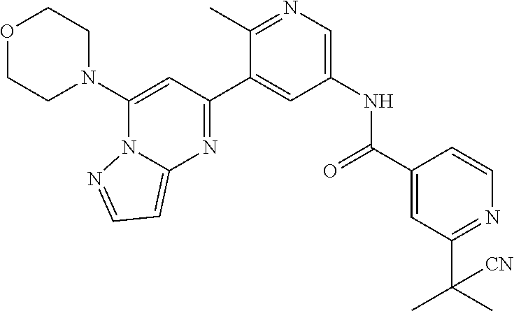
C1(N2CCOCC2)=CC(C2=CC(NC(C3=CC(C(C)(C)[CN])=NC=C3)=O)=CN=C2C)=NC2=CC=NN12
